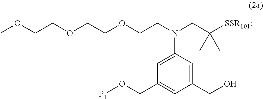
OCC1=CC(N(CC([SSR101])(C)C)CCOCCOCCOC)=CC(CO[P1])=C1
